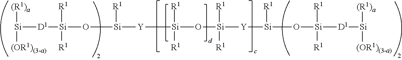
[Si]([(R1)a])([(OR1)(3-a)])[D1][Si]([R1])([R1])O[Si]([R1])[Y][Si]([R1])([R1])O[Si]([R1])([R1])[Y][Si]([R1])O[Si]([R1])([R1])[D1][Si]([(R1)a])[(OR1)(3-a)]
